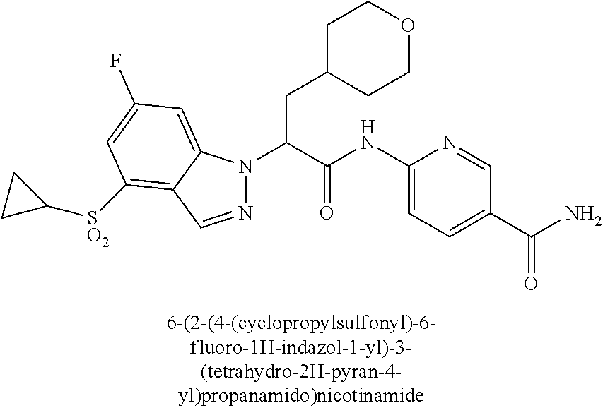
C1C(CC(N2N=CC3=C([SO2]C4CC4)C=C(F)C=C23)C(NC2=CC=C(C(N)=O)C=N2)=O)CCOC1
